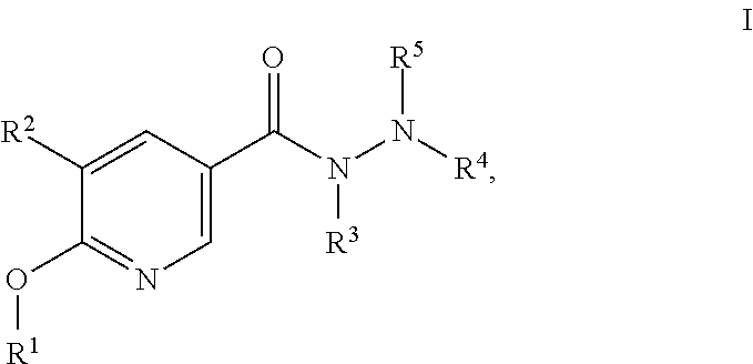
C1=C(C(=O)N([R3])N([R5])[R4])C=C([R2])C(O[R1])=N1
